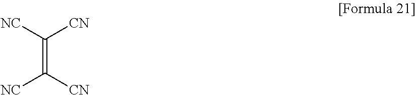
C(=C([NC])[CN])([NC])[CN]
